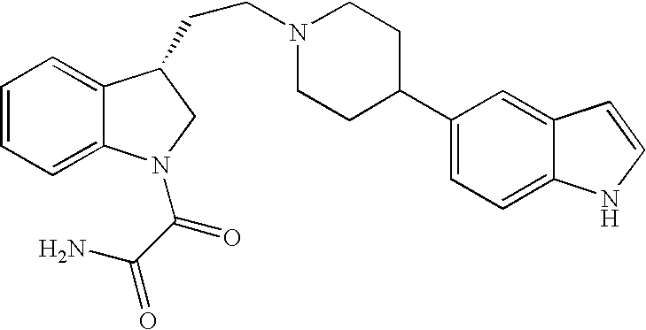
C1=CC=C2C(=C1)C(CCN1CCC(C3=CC=C4C(=C3)C=CN4)CC1)CN2C(C(N)=O)=O
